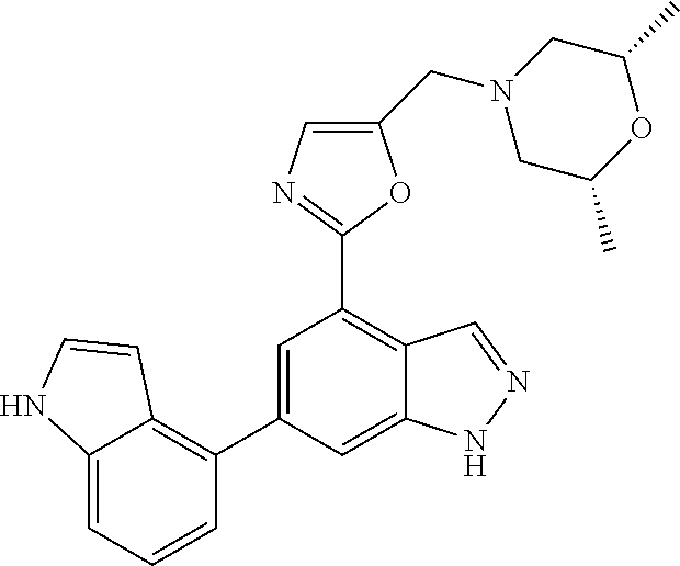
C12=CC=CC(C3=CC(C4=NC=C(CN5CC(C)OC(C)C5)O4)=C4C(=C3)NN=C4)=C1C=CN2
